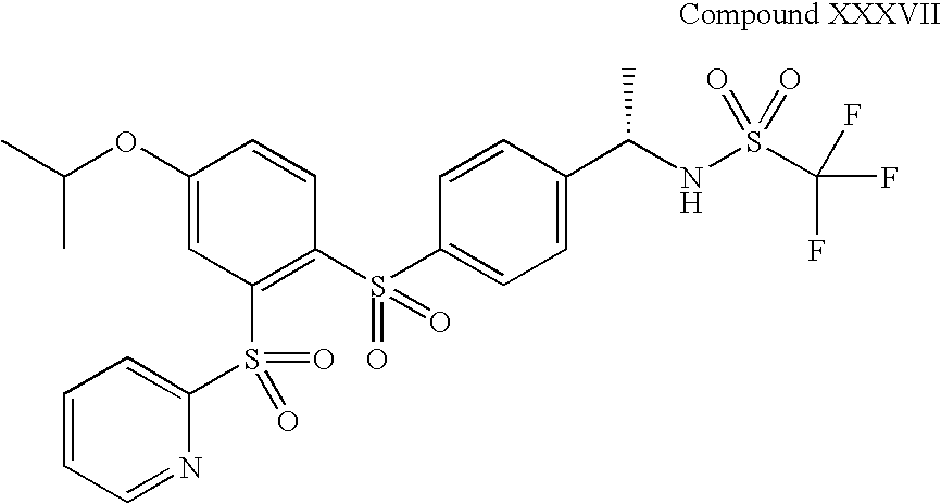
C1(OC(C)C)=CC(S(C2=CC=CC=N2)(=O)=O)=C(S(C2=CC=C(C(NS(C(F)(F)F)(=O)=O)C)C=C2)(=O)=O)C=C1
